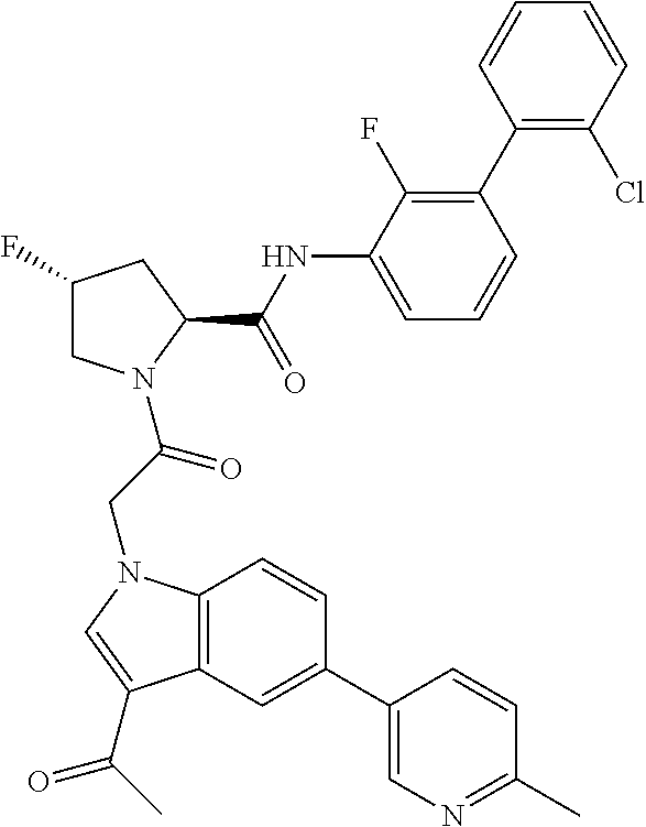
C1(C2=CC3=C(C=C2)N(CC(=O)N2CC(F)CC2C(NC2=CC=CC(C4=C(Cl)C=CC=C4)=C2F)=O)C=C3C(C)=O)=CN=C(C)C=C1
